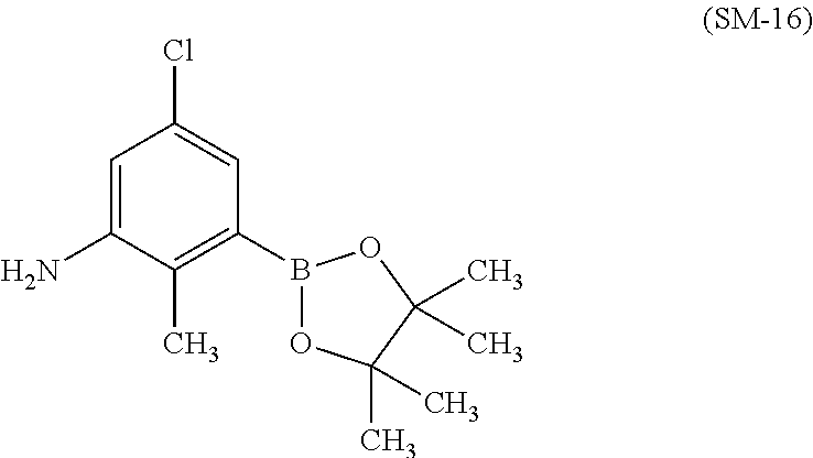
C1(N)=CC(Cl)=CC(B2OC(C)(C)C(C)(C)O2)=C1C
